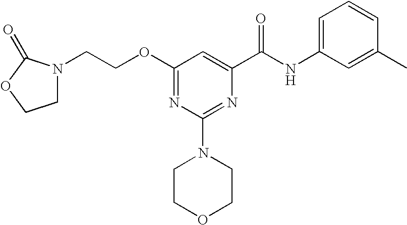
C(COC1=NC(N2CCOCC2)=NC(C(NC2=CC=CC(C)=C2)=O)=C1)N1CCOC1=O
